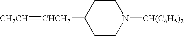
C1CN([CH(C6H5)2])CCC1[CHCH2]=[CH2CH]
